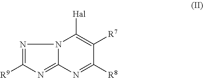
N12C(=NC([R9])=N1)N=C([R8])C([R7])=C2[Hal]
